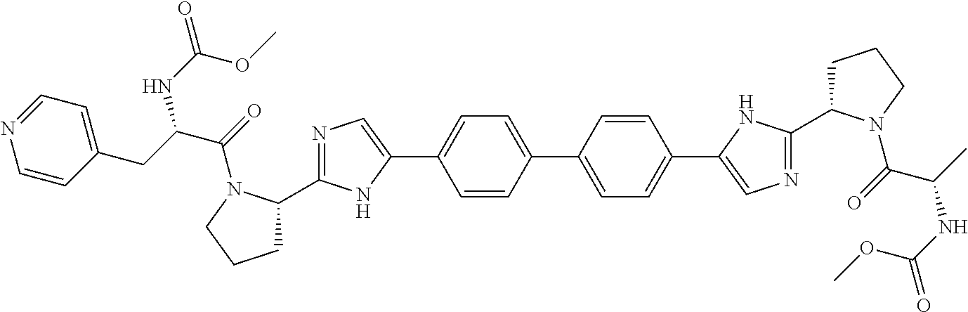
C1=CC(C2=CC=C(C3=CN=C(C4CCCN4C(=O)C(C)NC(=O)OC)N3)C=C2)=CC=C1C1=CN=C(C2CCCN2C(=O)C(CC2=CC=NC=C2)NC(=O)OC)N1
